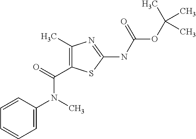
C1(C)=C(C(N(C2=CC=CC=C2)C)=O)SC(NC(OC(C)(C)C)=O)=N1
